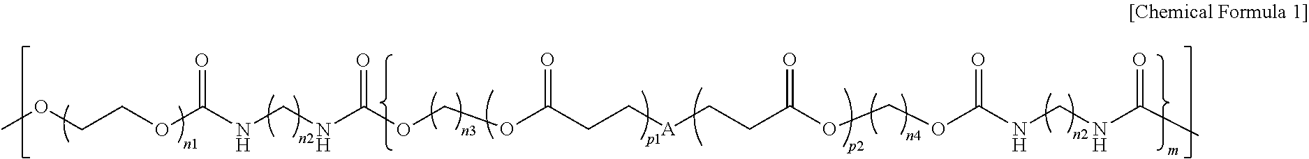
O=C(NCNC(OCOC(CC[A]CCC(OCOC(NCNC(C)=O)=O)=O)=O)=O)OCCOC
